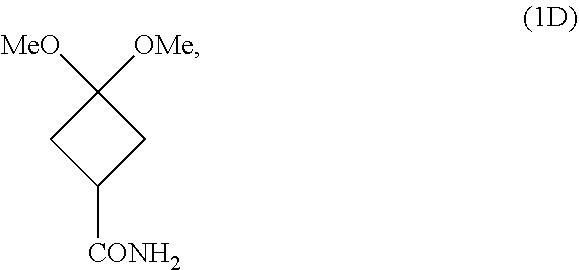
C1([CONH2])CC([OMe])([MeO])C1
